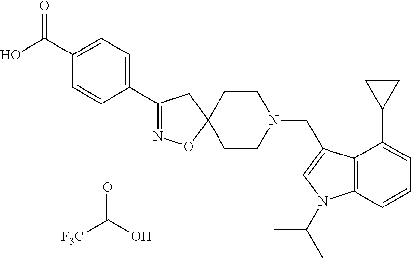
[F3C]C(O)=O.C1(C(O)=O)=CC=C(C2=NOC3(C2)CCN(CC2=CN(C(C)C)C4=C2C(C2CC2)=CC=C4)CC3)C=C1
